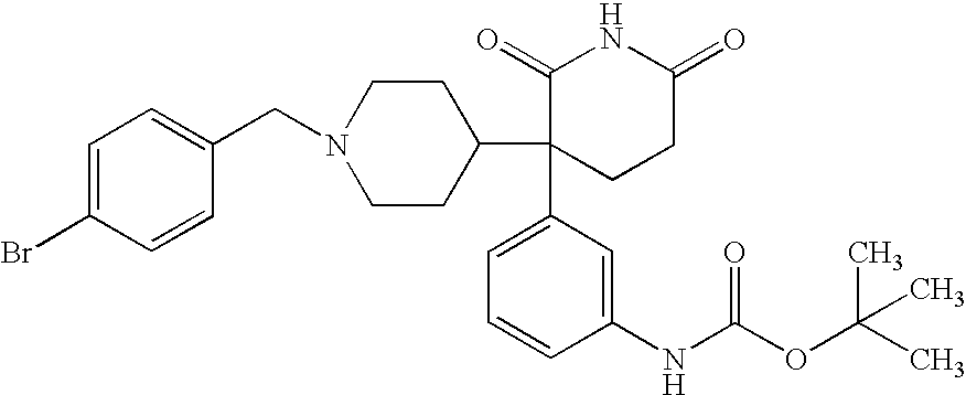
C1=C(Br)C=CC(CN2CCC(C3(C4=CC=CC(NC(OC(C)(C)C)=O)=C4)CCC(=O)NC3=O)CC2)=C1
